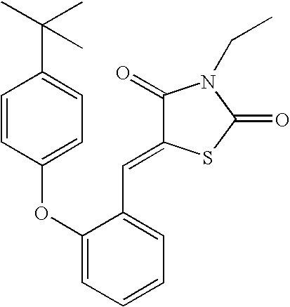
C1=CC(OC2=CC=CC=C2C=C2C(=O)N(CC)C(=O)S2)=CC=C1C(C)(C)C
